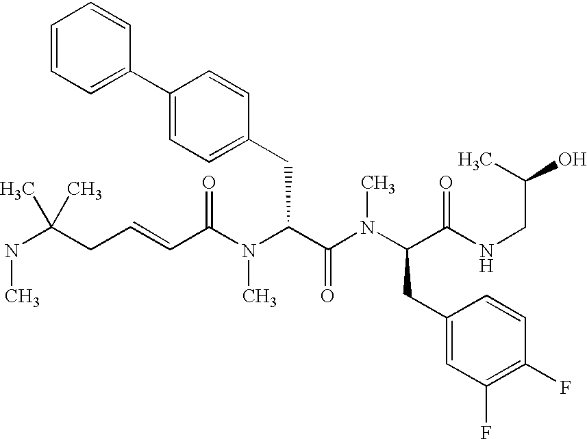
N(C(CC=CC(N(C(C(N(C(CC1=CC(F)=C(F)C=C1)C(NCC(O)C)=O)C)=O)CC1=CC=C(C2=CC=CC=C2)C=C1)C)=O)(C)C)C
